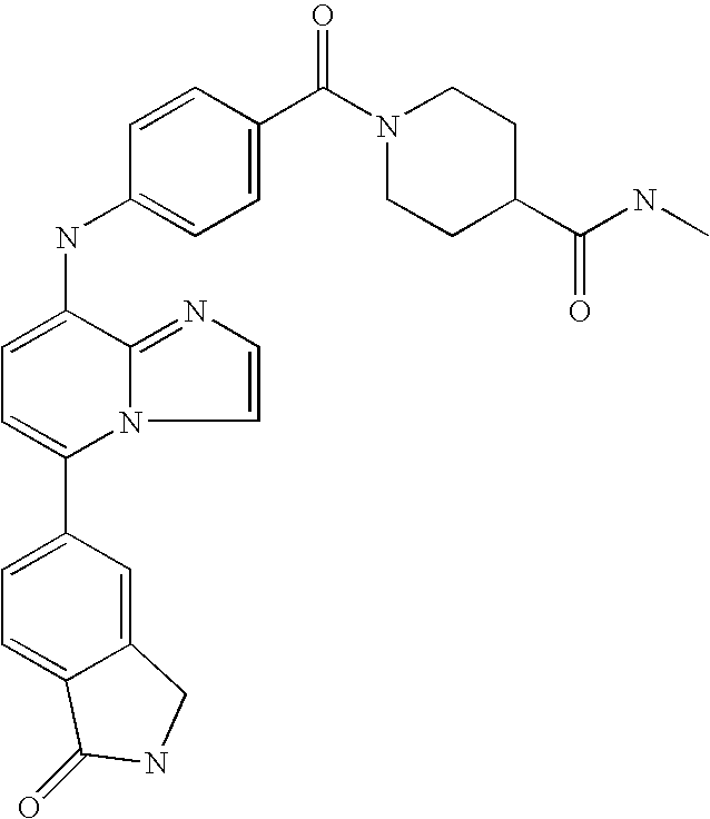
C1(C2=CC=C3C(=C2)CNC3=O)=CC=C(NC2=CC=C(C(N3CCC(C(NC)=O)CC3)=O)C=C2)C2=NC=CN12
